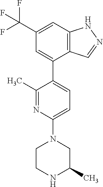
C1(C(F)(F)F)=CC2=C(C=NN2)C(C2=CC=C(N3CCNC(C)C3)N=C2C)=C1
